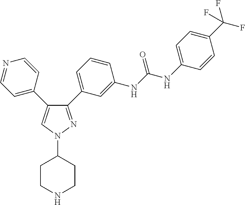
C1=C(NC(NC2=CC(C3=NN(C4CCNCC4)C=C3C3=CC=NC=C3)=CC=C2)=O)C=CC(C(F)(F)F)=C1
